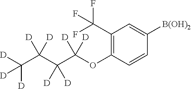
C1(C(F)(F)F)=C(OC(C(C(C([D])([D])[D])([D])[D])([D])[D])([D])[D])C=CC([B(OH)2])=C1
